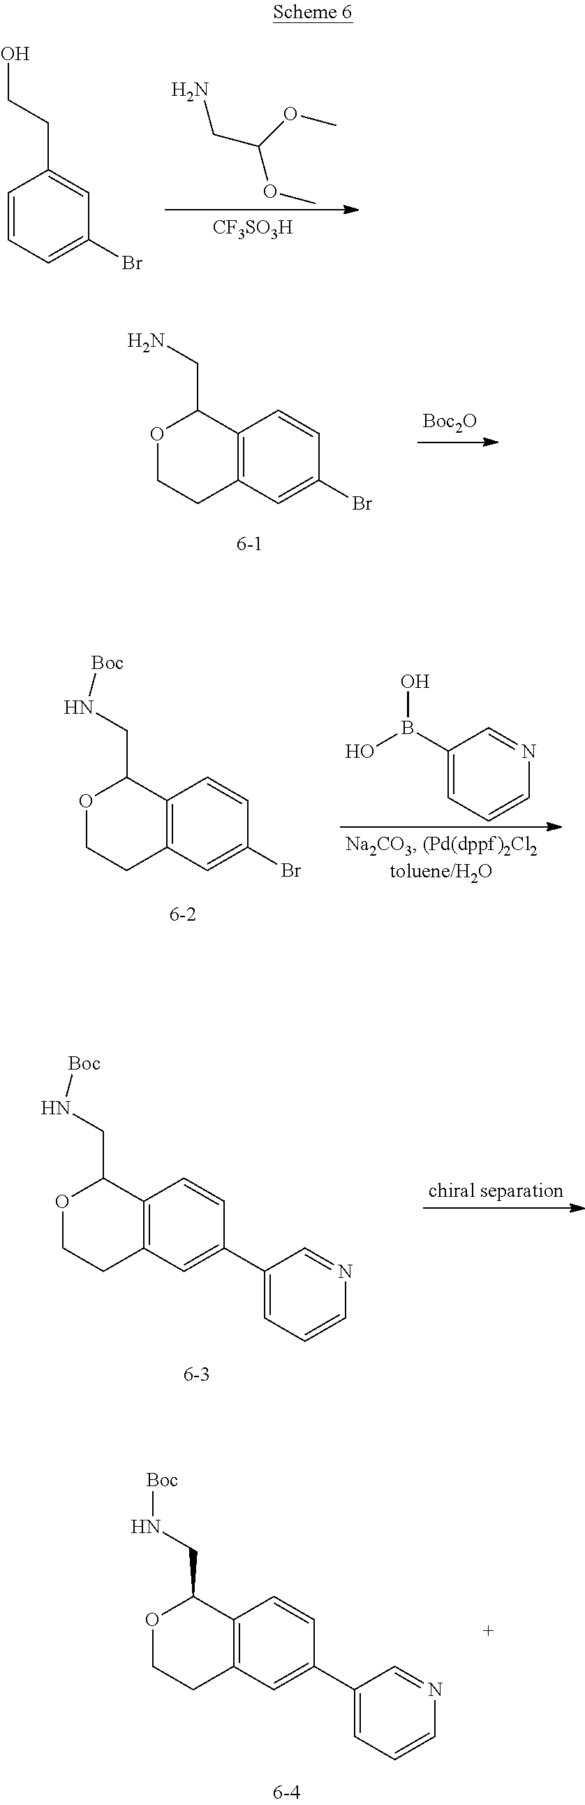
C1=CC=C(Br)C=C1CCO.NCC(OC)OC.[CF3SO3H].C12=C(C=C(Br)C=C1)CCOC2CN.[Boc2O].C1(B(O)O)=CC=CN=C1.C12=C(C=C(Br)C=C1)CCOC2CN[Boc].[chiral separation].C12=C(C=C(C3=CC=CN=C3)C=C1)CCOC2CN[Boc].C12=C(C=C(C3=CC=CN=C3)C=C1)CCOC2CN[Boc]
